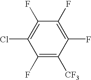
C1(F)=C([CF3])C(F)=C(F)C(F)=C1Cl
